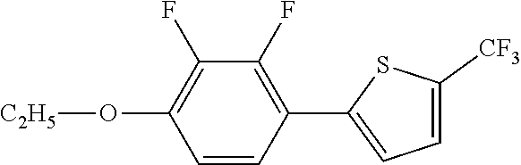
O(C1=C(F)C(F)=C(C2=CC=C([CF3])S2)C=C1)[C2H5]
